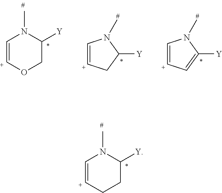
C1=[C+]CCC([Y])N1C.C1=[C+]OCC([Y])N1C.C1=[C+]CC([Y])N1C.C1=[C+]C=C([Y])N1C
